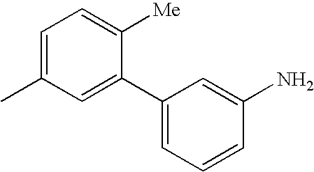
C1=C(C2=CC=CC(N)=C2)C([Me])=CC=C1C
